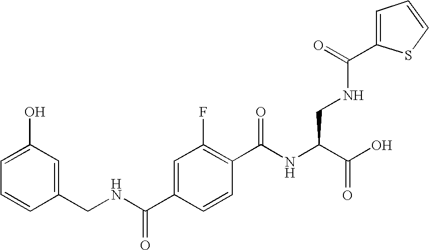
C1=C(O)C=C(CNC(C2=CC(F)=C(C(NC(C(O)=O)CNC(C3=CC=CS3)=O)=O)C=C2)=O)C=C1
